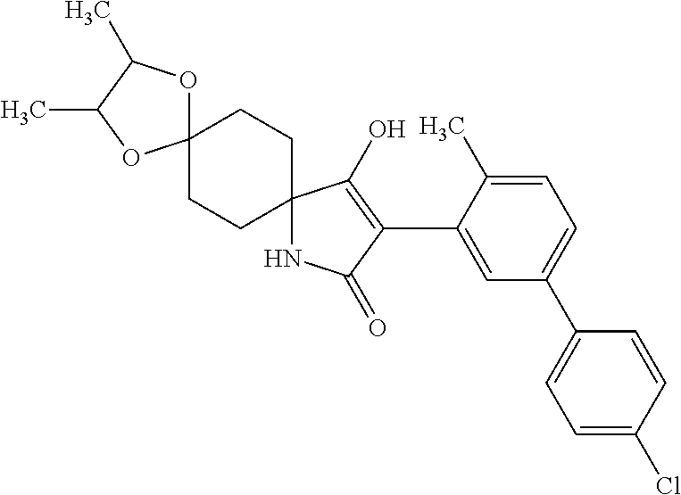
N1C2(C(O)=C(C3=CC(C4=CC=C(Cl)C=C4)=CC=C3C)C1=O)CCC1(CC2)OC(C)C(C)O1
